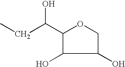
C1(C(CC)O)C(O)C(O)CO1
